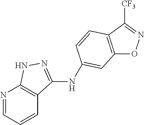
C12=C(C([CF3])=NO1)C=CC(NC1=NNC3=C1C=CC=N3)=C2
